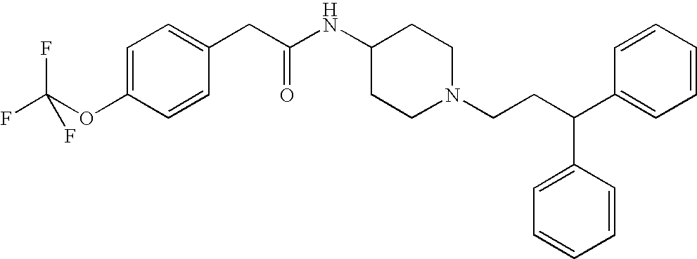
C1=C(OC(F)(F)F)C=CC(CC(NC2CCN(CCC(C3=CC=CC=C3)C3=CC=CC=C3)CC2)=O)=C1
